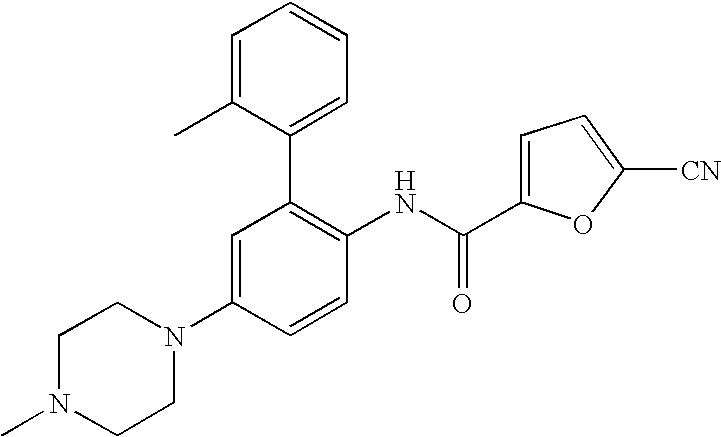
C1=C(N2CCN(C)CC2)C=CC(NC(C2=CC=C([CN])O2)=O)=C1C1=CC=CC=C1C
